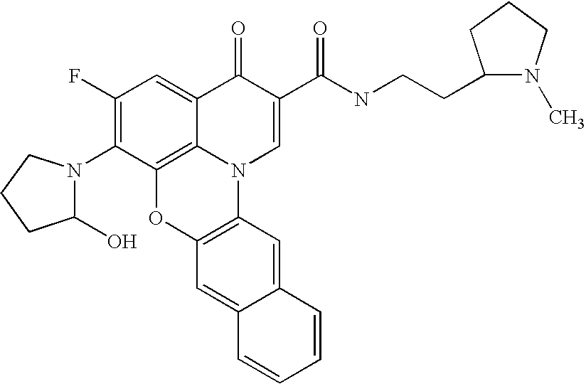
C1(F)=C(N2C(O)CCC2)C2=C3C(=C1)C(=O)C(C(NCCC1N(C)CCC1)=O)=CN3C1=C(O2)C=C2C(=C1)C=CC=C2
